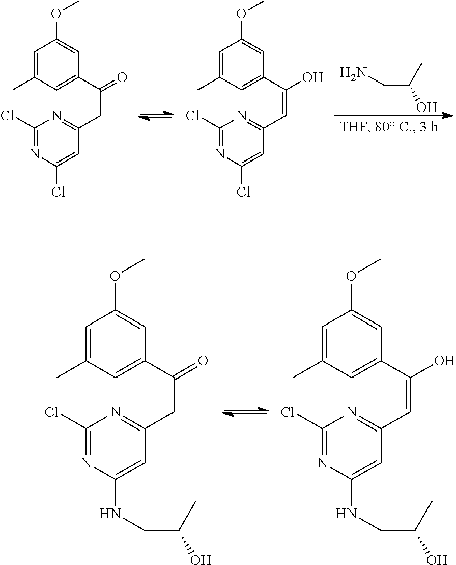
C1=C(C)C=C(C(=O)CC2=NC(Cl)=NC(Cl)=C2)C=C1OC.C1=C(C)C=C(C(O)=CC2=NC(Cl)=NC(Cl)=C2)C=C1OC.NCC(O)C.C1=C(C)C=C(C(=O)CC2=NC(Cl)=NC(NCC(O)C)=C2)C=C1OC.C1=C(C)C=C(C(O)=CC2=NC(Cl)=NC(NCC(O)C)=C2)C=C1OC
